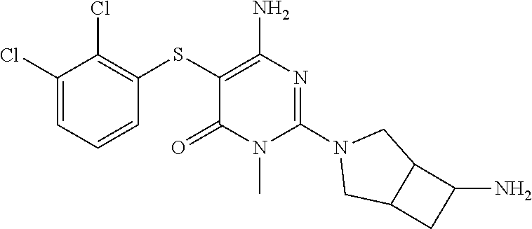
N1(C2=NC(N)=C(SC3=C(Cl)C(Cl)=CC=C3)C(=O)N2C)CC2C(C1)C(N)C2
